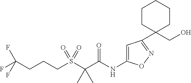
C1(NC(C(S(CCCC(F)(F)F)(=O)=O)(C)C)=O)=CC(C2(CO)CCCCC2)=NO1
